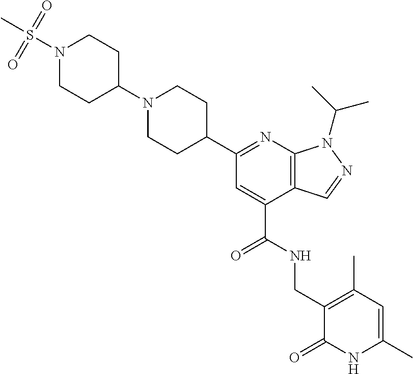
N1=C(C2CCN(C3CCN(S(C)(=O)=O)CC3)CC2)C=C(C(NCC2=C(C)C=C(C)NC2=O)=O)C2=C1N(C(C)C)N=C2
